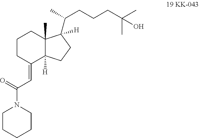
N1(C(C=C2C3([H])C(C)(CCC2)C(C(C)CCCC(C)(C)O)([H])CC3)=O)CCCCC1
